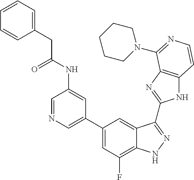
C1=C(C2=CC(F)=C3C(=C2)C(C2=NC4=C(N2)C=CN=C4N2CCCCC2)=NN3)C=C(NC(=O)CC2=CC=CC=C2)C=N1
